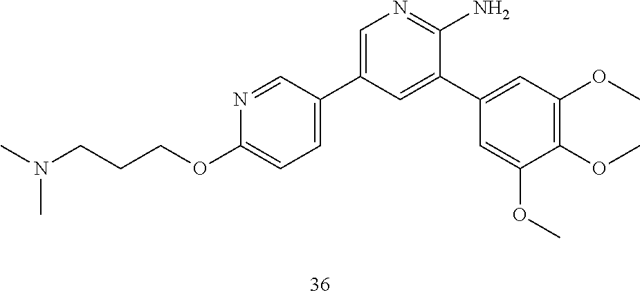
CN(CCCOC1=CC=C(C2=CN=C(N)C(C3=CC(OC)=C(OC)C(OC)=C3)=C2)C=N1)C
